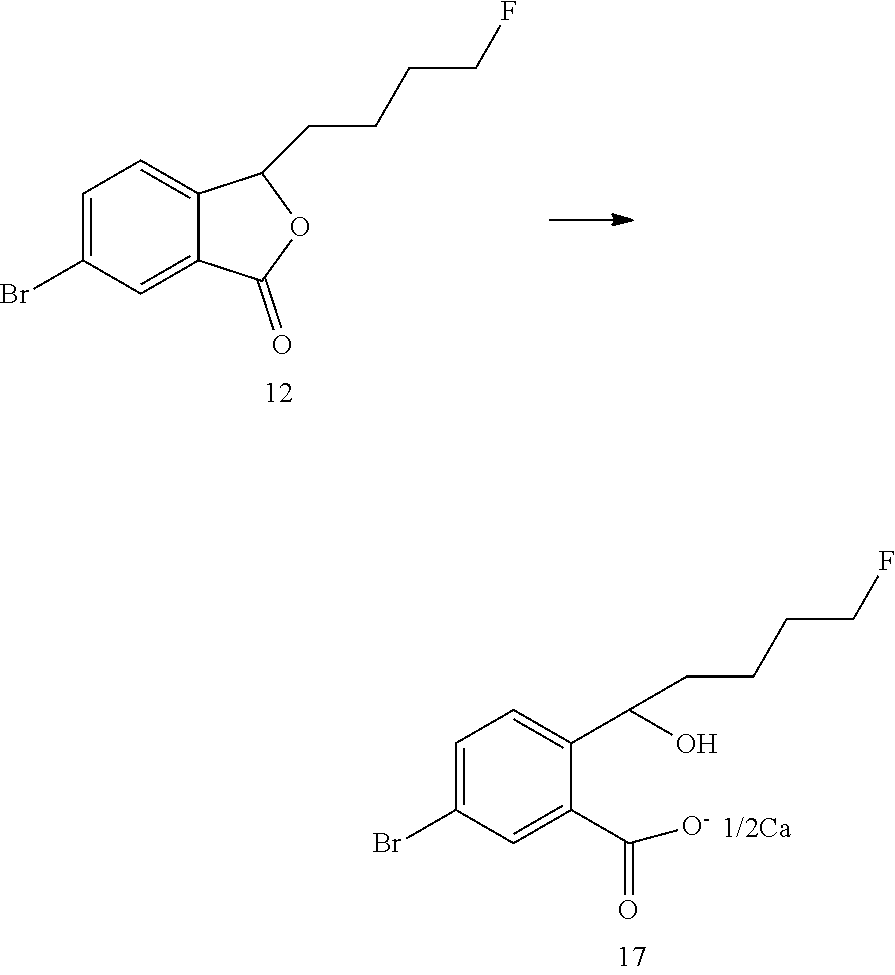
C1=C(Br)C=C2C(=C1)C(CCCCF)OC2=O.C1=C(Br)C=C(C(=O)[O-])C(C(O)CCCCF)=C1
